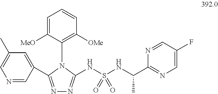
N1=C(C2=CC(C)=CN=C2)N(C2=C([OMe])C=CC=C2[MeO])C(NS(NC(C2=NC=C(F)C=N2)C)(=O)=O)=N1
